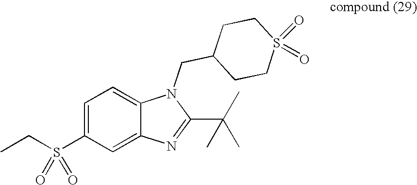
CCS(C1=CC=C2C(=C1)N=C(C(C)(C)C)N2CC1CCS(=O)(=O)CC1)(=O)=O
